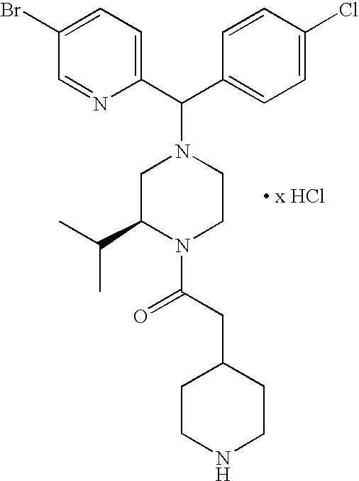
C(C1=CC=C(Cl)C=C1)(N1CC(C(C)C)N(C(CC2CCNCC2)=O)CC1)C1=CC=C(Br)C=N1.[ x HCl]
